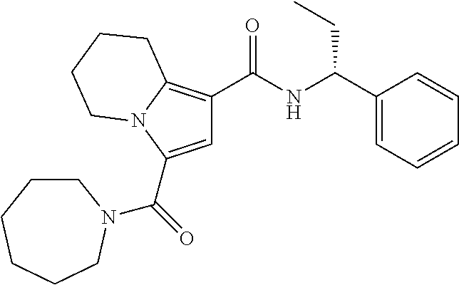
C(=O)(C1=CC(C(NC(C2=CC=CC=C2)CC)=O)=C2N1CCCC2)N1CCCCCC1
